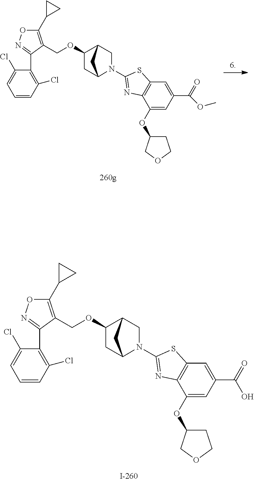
C1(C2CC2)=C(COC2CC3N(C4=NC5=C(C=C(C(=O)OC)C=C5OC5CCOC5)S4)CC2C3)C(C2=C(Cl)C=CC=C2Cl)=NO1.C1(C2CC2)=C(COC2CC3N(C4=NC5=C(C=C(C(=O)O)C=C5OC5CCOC5)S4)CC2C3)C(C2=C(Cl)C=CC=C2Cl)=NO1
